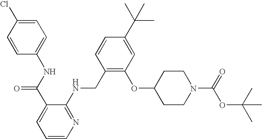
C(C1=CC=CN=C1NCC1=C(OC2CCN(C(=O)OC(C)(C)C)CC2)C=C(C(C)(C)C)C=C1)(NC1=CC=C(Cl)C=C1)=O
